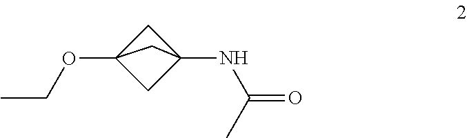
O(C12CC(NC(=O)C)(C1)C2)CC
